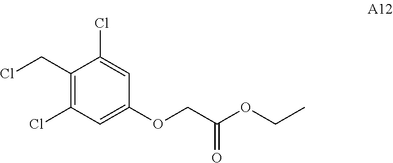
C1(CCl)=C(Cl)C=C(OCC(OCC)=O)C=C1Cl
